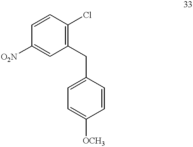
C1([O2N])=CC(CC2=CC=C([OCH3])C=C2)=C(Cl)C=C1
